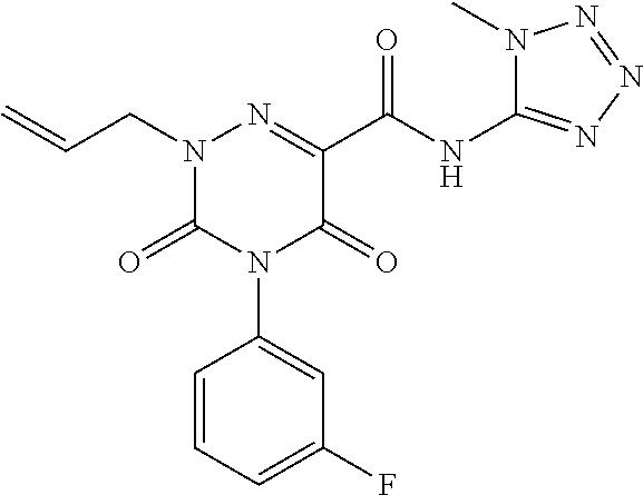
N1(CC=C)C(=O)N(C2=CC(F)=CC=C2)C(=O)C(C(NC2=NN=NN2C)=O)=N1
